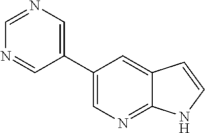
C1(C2=CN=C3C(=C2)C=CN3)=CN=CN=C1
